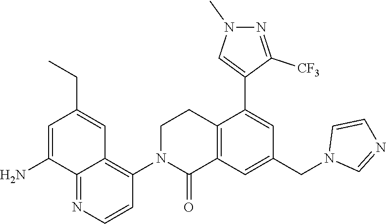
C12=C(C=C(CN3C=NC=C3)C=C1C1=CN(C)N=C1[CF3])C(=O)N(C1=C3C(=NC=C1)C(N)=CC(CC)=C3)CC2
